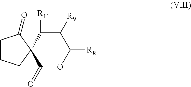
C1(=O)OC([R8])C([R9])C([R11])C12C(=O)C=CC2
